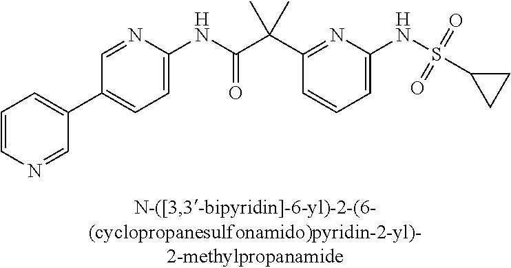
C1=C(NS(=O)(=O)C2CC2)N=C(C(C(NC2=CC=C(C3=CC=CN=C3)C=N2)=O)(C)C)C=C1
